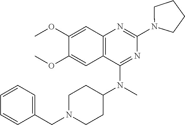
C12=C(C(N(C3CCN(CC4=CC=CC=C4)CC3)C)=NC(N3CCCC3)=N1)C=C(OC)C(OC)=C2
